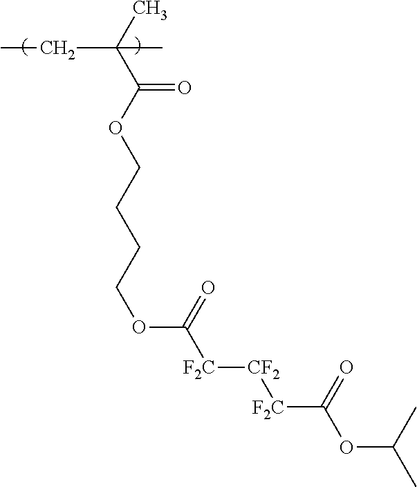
CC(C(OCCCCOC([F2C][CF2][F2C]C(OC(C)C)=O)=O)=O)(CC)C
